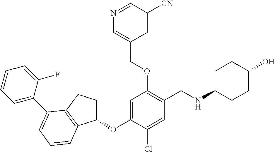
C1(OC2=CC(OCC3=CN=CC([CN])=C3)=C(CNC3CCC(O)CC3)C=C2Cl)CCC2=C1C=CC=C2C1=CC=CC=C1F
